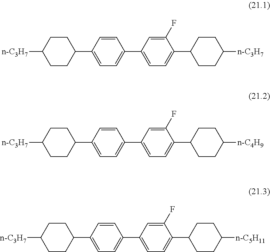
C1CC(C2=CC=C(C3=CC=C(C4CCC([n-C3H7])CC4)C(F)=C3)C=C2)CCC1[n-C3H7].C1CC(C2=CC=C(C3=CC=C(C4CCC([n-C4H9])CC4)C(F)=C3)C=C2)CCC1[n-C3H7].C1CC(C2=CC=C(C3=CC=C(C4CCC([n-C5H11])CC4)C(F)=C3)C=C2)CCC1[n-C3H7]
